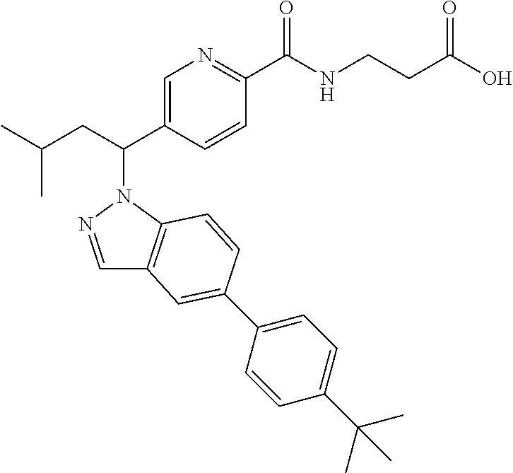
C1=C(C(CC(C)C)N2N=CC3=C2C=CC(C2=CC=C(C(C)(C)C)C=C2)=C3)C=CC(C(NCCC(O)=O)=O)=N1
